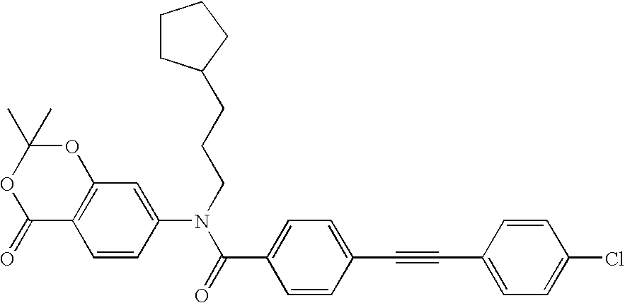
C12=C(C=CC(N(C(=O)C3=CC=C(C#CC4=CC=C(Cl)C=C4)C=C3)CCCC3CCCC3)=C1)C(=O)OC(C)(C)O2
